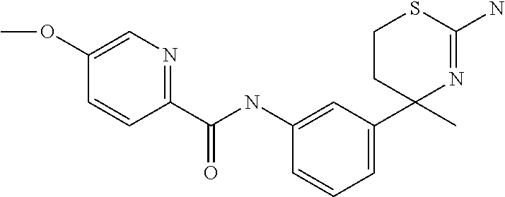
C1=CC=C(C2(C)N=C(N)SCC2)C=C1NC(C1=NC=C(OC)C=C1)=O
